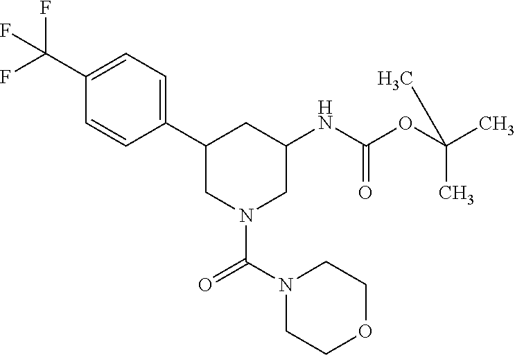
C1(C2CN(C(N3CCOCC3)=O)CC(NC(OC(C)(C)C)=O)C2)=CC=C(C(F)(F)F)C=C1
